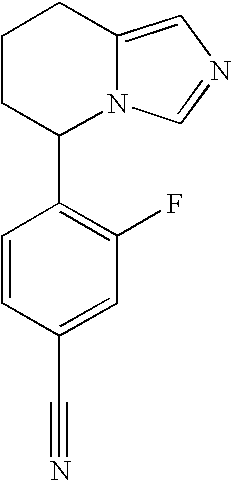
C1CC(C2=C(F)C=C(C#N)C=C2)N2C(=CN=C2)C1
